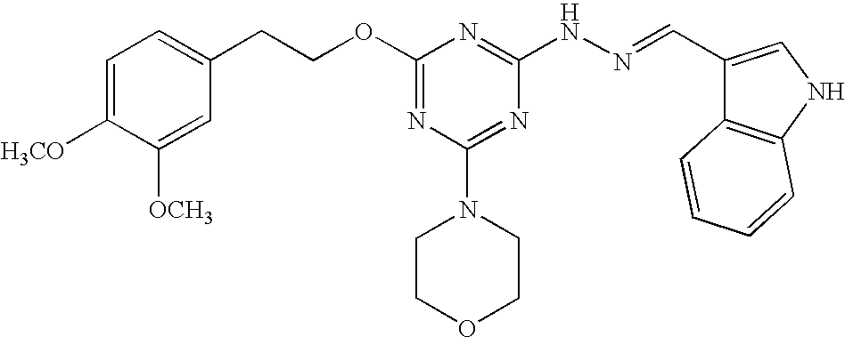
C1=C([H3CO])C([OCH3])=CC(CCOC2=NC(N3CCOCC3)=NC(NN=CC3=CNC4=C3C=CC=C4)=N2)=C1
